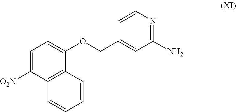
C1=CN=C(N)C=C1COC1=CC=C([O2N])C2=C1C=CC=C2
